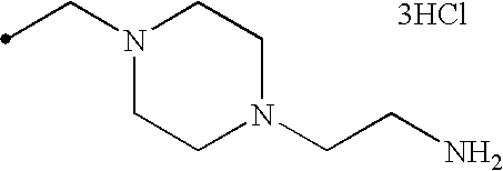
N1(CC)CCN(CCN)CC1.[3HCl]
